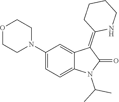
N1(C2=CC=C3C(=C2)C(=C2NCCCC2)C(=O)N3C(C)C)CCOCC1
